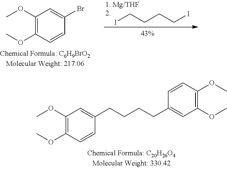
C1(OC)=C(OC)C=CC(CCCCC2=CC(OC)=C(OC)C=C2)=C1.C1(OC)=C(OC)C=CC(Br)=C1.ICCCCI
